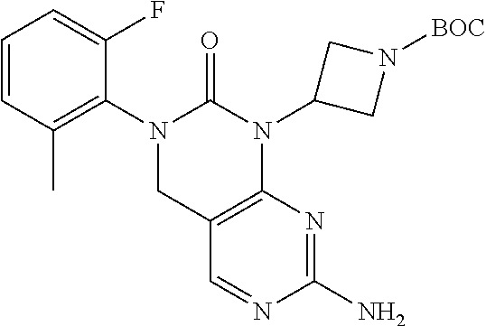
C12=C(N(C3CN([BOC])C3)C(=O)N(C3=C(C)C=CC=C3F)C1)N=C(N)N=C2
